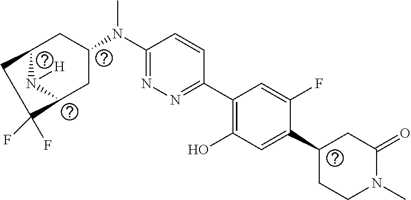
C1(C2=NN=C(N(C3CC4N([H])C(C3)C(F)(F)C4)C)C=C2)=C(O)C=C(C2CCN(C)C(=O)C2)C(F)=C1
